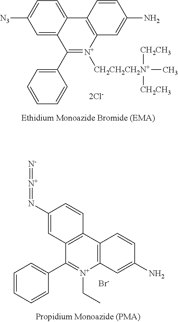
C12=CC([N3])=CC=C1C1=C([N+]([CH2CH2CH2N+](C)([CH2CH3])[CH2CH3])=C2C2=CC=CC=C2)C=C(N)C=C1.C12=C(C3=C([N+](CC)=C1C1=CC=CC=C1)C=C(N)C=C3)C=CC(N=[N+]=[N-])=C2.[Br-]
